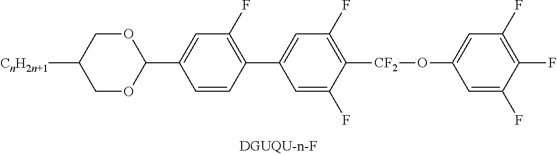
C1(F)=C([CF2]OC2=CC(F)=C(F)C(F)=C2)C(F)=CC(C2=C(F)C=C(C3OCC([CnH2n+1])CO3)C=C2)=C1
